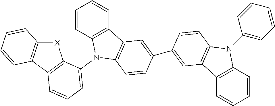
[X]1C2=C(C3=C1C(N1C4=C(C=CC=C4)C4=C1C=CC(C1=CC5=C(N(C6=CC=CC=C6)C6=C5C=CC=C6)C=C1)=C4)=CC=C3)C=CC=C2
